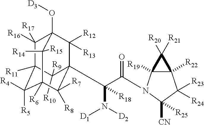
C1([R16])([R17])C2([R11])C([R5])([R4])C3([R6])C([R14])([R15])C1(O[D3])C([R12])([R13])C(C(N([D1])[D2])(C(=O)N1C4([R19])C([R22])(C([R23])([R24])C1([R25])[CN])C4([R20])[R21])[R18])(C2([R9])[R10])C3([R8])[R7]
